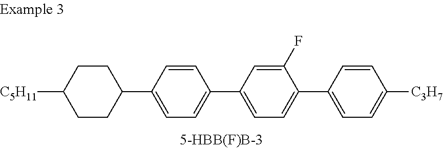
C1=CC(C2CCC([C5H11])CC2)=CC=C1C1=CC=C(C2=CC=C([C3H7])C=C2)C(F)=C1
